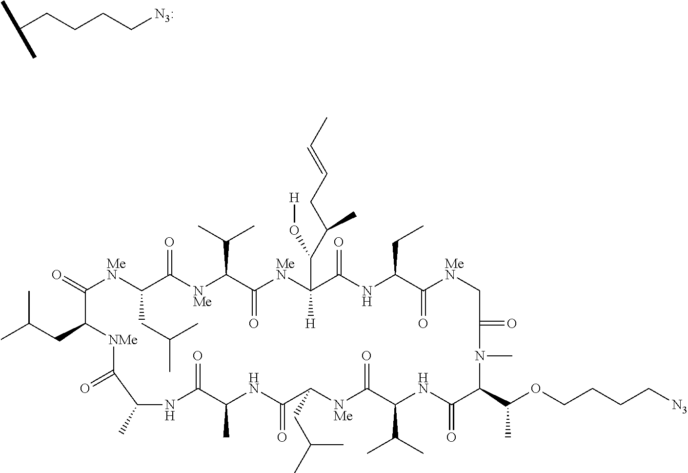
C(CCCC[N3:])(C)C.C1(=O)[MeN]C(CC(C)C)C(=O)[NMe]C(C(C)C)C(=O)[MeN]C(C(O[H])C(CC=CC)C)([H])C(=O)NC(CC)C(=O)[MeN]CC(=O)N(C)C(C(OCCCC[N3])C)C(=O)NC(C(C)C)C(=O)[NMe]C(CC(C)C)C(=O)NC(C)C(=O)NC(C)C(=O)[NMe]C1CC(C)C
